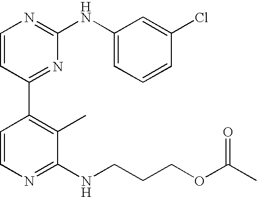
C1=CC(C2=C(C)C(NCCCOC(C)=O)=NC=C2)=NC(NC2=CC=CC(Cl)=C2)=N1
